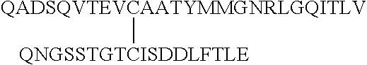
[QADSQVTEVCAATYMMGNRLGQITLV][QNGSSTGTCISDDLFTLE]
